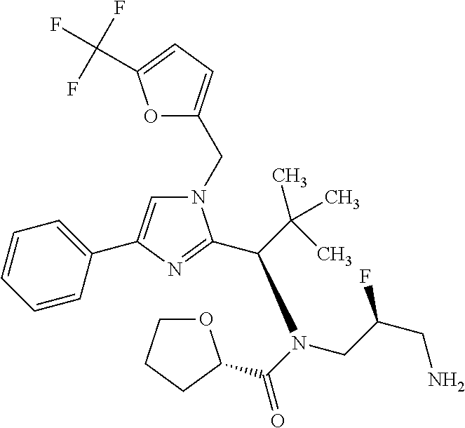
N1(CC2=CC=C(C(F)(F)F)O2)C=C(C2=CC=CC=C2)N=C1C(N(CC(CN)F)C(=O)C1OCCC1)C(C)(C)C
